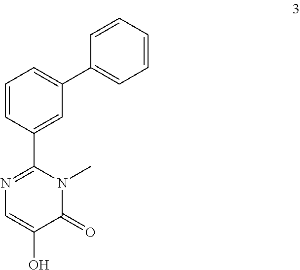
C1=CC(C2=NC=C(O)C(=O)N2C)=CC(C2=CC=CC=C2)=C1
